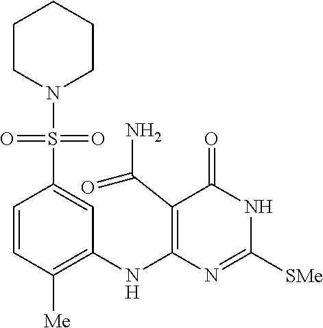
C1=CC([Me])=C(NC2=C(C(N)=O)C(=O)NC([SMe])=N2)C=C1S(=O)(=O)N1CCCCC1
